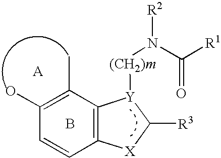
C1(O)=C(C)C2=C(C=C1)[X]C([R3])[Y]2[(CH2)m]N([R2])C(=O)[R1].B
